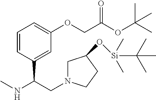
C1=CC(C(NC)CN2CC(O[Si](C(C)(C)C)(C)C)CC2)=CC(OCC(OC(C)(C)C)=O)=C1
